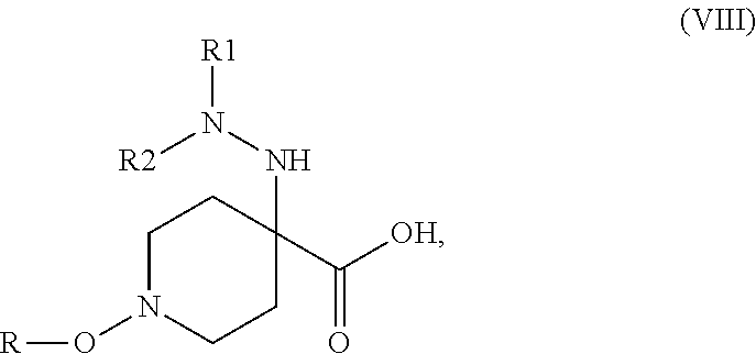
C1N(O[R])CCC(NN([R2])[R1])(C(=O)[OH])C1
